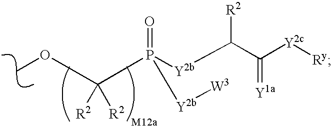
COC(P([Y2b]C([R2])C([Y2c][Ry])=[Y1a])([Y2b][W3])=O)([R2])[R2]
